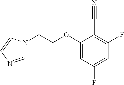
C1(OCCN2C=NC=C2)=CC(F)=CC(F)=C1C#N
